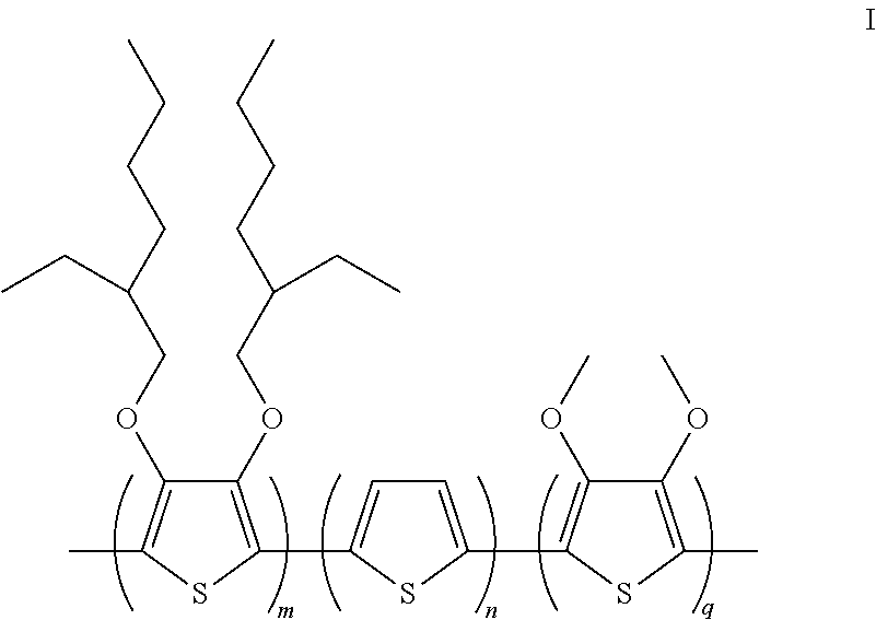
C1(OCC(CCCC)CC)=C(C2=CC=C(C3=C(OC)C(OC)=C(C)S3)S2)SC(C)=C1OCC(CCCC)CC
